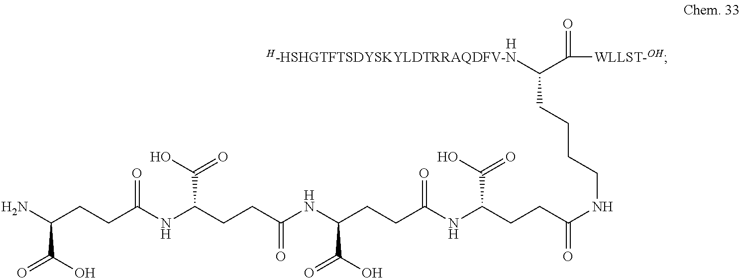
[H].C([H-HSHGTFTSDYSKYLDTRRAQDFV-N])(C([WLLST-OH])=O)CCCCNC(CCC(NC(CCC(NC(CCC(NC(CCC(N)C(O)=O)=O)C(O)=O)=O)C(O)=O)=O)C(O)=O)=O
